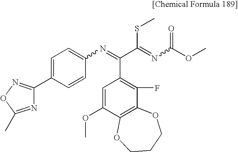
C1=C(C2=NOC(C)=N2)C=CC(N=C(C(=NC(OC)=O)SC)C2=C(F)C3=C(C(OC)=C2)OCCCO3)=C1
